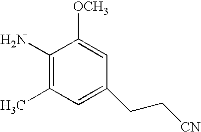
C1(N)=C(C)C=C(CC[CN])C=C1[OCH3]
